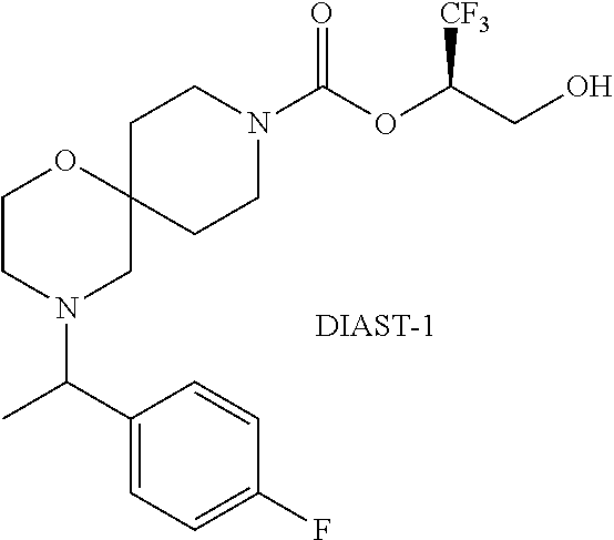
C12(CCN(C(OC(CO)[CF3])=O)CC1)OCCN(C(C1=CC=C(F)C=C1)C)C2
